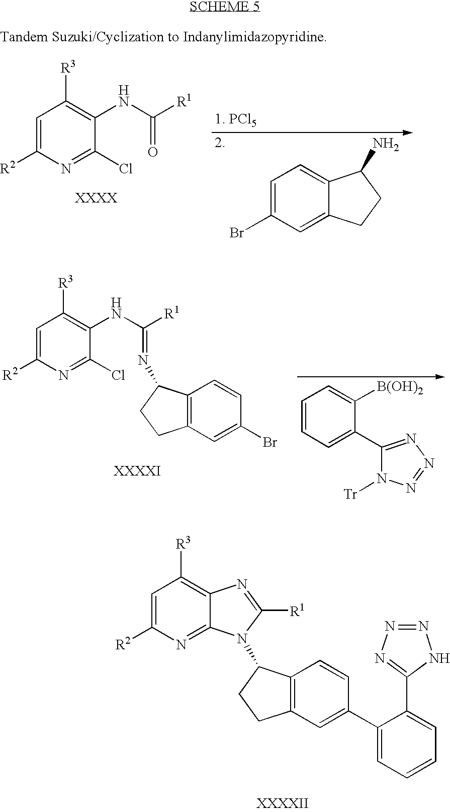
C1=C([R2])N=C(Cl)C(NC([R1])=NC2C3=C(CC2)C=C(Br)C=C3)=C1[R3].C1=CC=C(C2=NN=NN2[Tr])C([B(OH)2])=C1.C1=C([R2])N=C2C(=C1[R3])N=C([R1])N2C1C2=C(CC1)C=C(C1=CC=CC=C1C1=NN=NN1)C=C2.C1=C([R2])N=C(Cl)C(NC([R1])=O)=C1[R3].C1=C(Br)C=C2C(=C1)C(N)CC2.[Tandem Suzuki/Cyclization to Indanylimidazopyridine]
